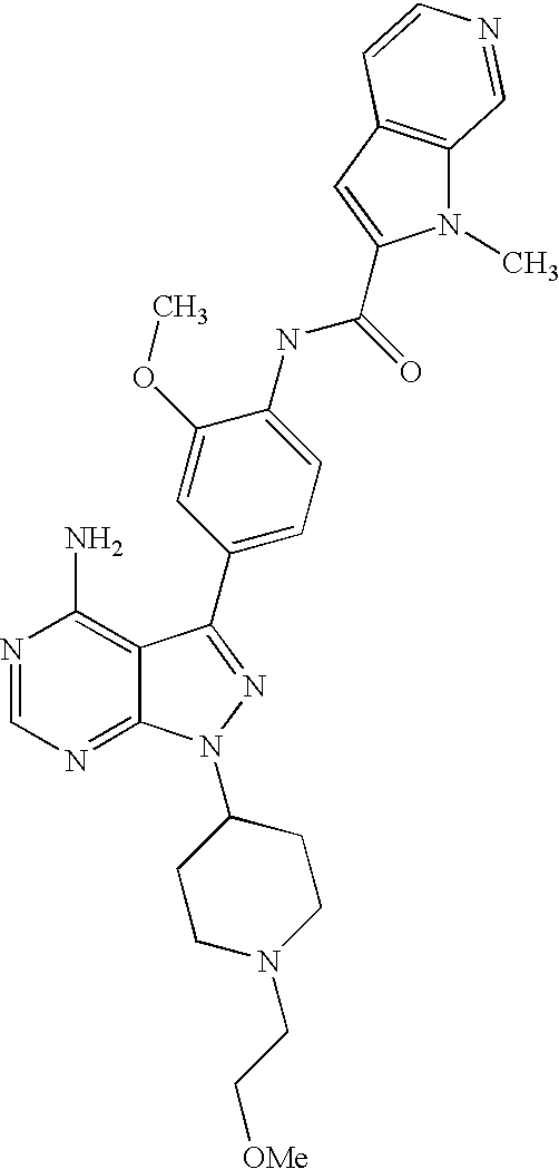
N1=CN=C2C(=C1N)C(C1=CC=C(NC(=O)C3=CC4=C(N3C)C=NC=C4)C(OC)=C1)=NN2C1CCN(CC[OMe])CC1
